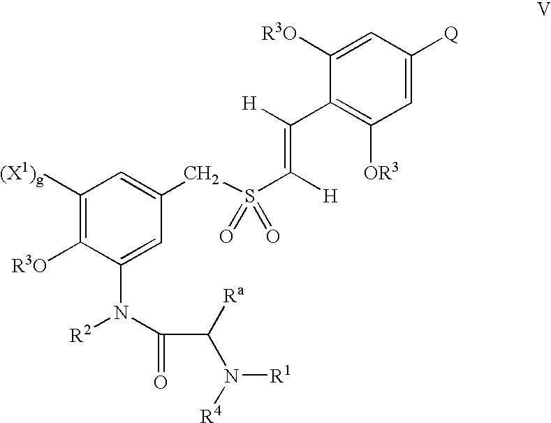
[R3O]C1=C([(X1)g])C=C(CS(C(=C([H])C2=C([OR3])C=C([Q])C=C2[R3O])[H])(=O)=O)C=C1N([R2])C(=O)C([Ra])N([R4])[R1]
